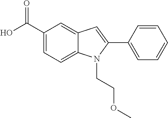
C1(C(O)=O)=CC=C2C(=C1)C=C(C1=CC=CC=C1)N2CCOC
